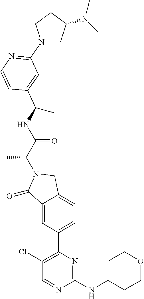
C1(=O)C2=CC(C3=C(Cl)C=NC(NC4CCOCC4)=N3)=CC=C2CN1C(C(=O)NC(C1=CC(N2CC(N(C)C)CC2)=NC=C1)C)C
